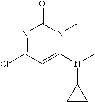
N1=C(Cl)C=C(N(C)C2CC2)N(C)C1=O
